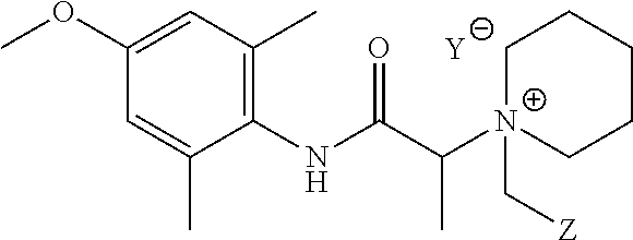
[Y].C1=C(C)C(NC(C([N+]2(C[Z])CCCCC2)C)=O)=C(C)C=C1OC
